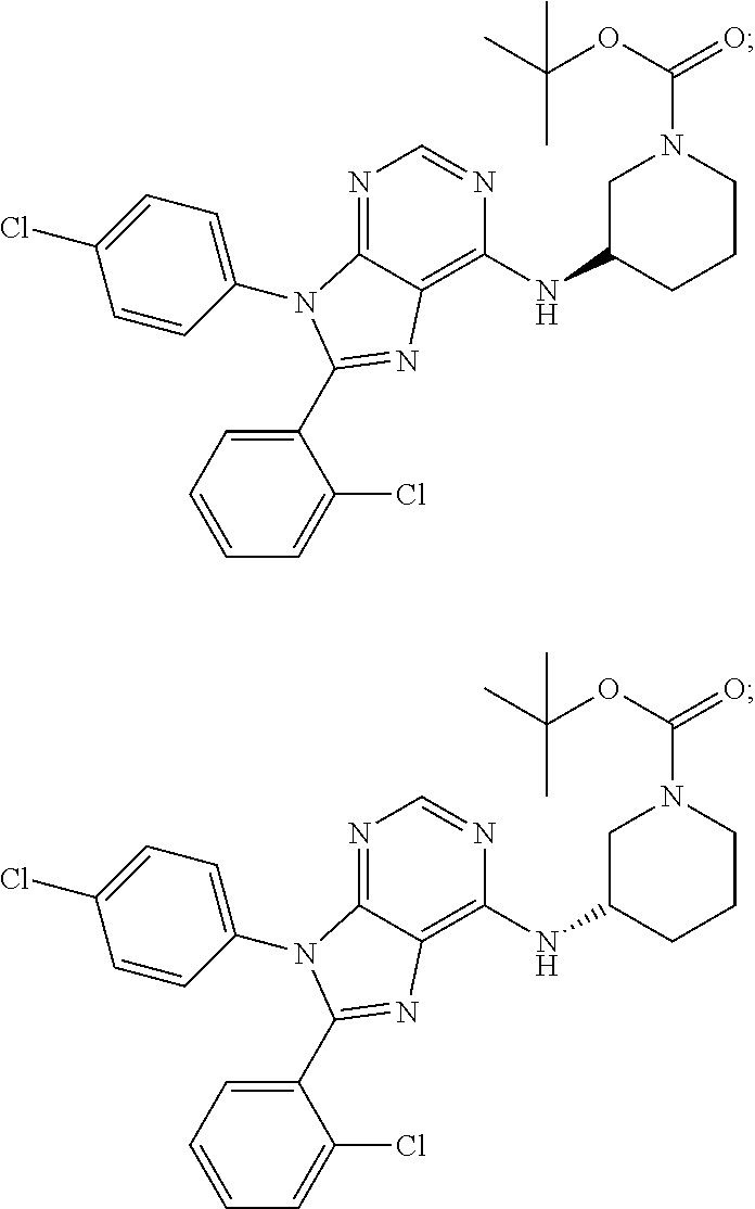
N1=C2C(=C(NC3CCCN(C(=O)OC(C)(C)C)C3)N=C1)N=C(C1=CC=CC=C1Cl)N2C1=CC=C(Cl)C=C1.N1=C2C(=C(NC3CCCN(C(=O)OC(C)(C)C)C3)N=C1)N=C(C1=CC=CC=C1Cl)N2C1=CC=C(Cl)C=C1
